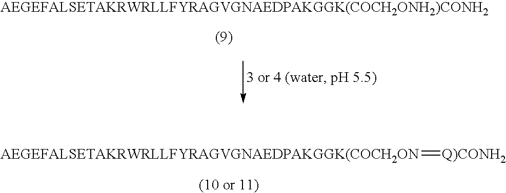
[AEGEFALSETAKRWRLLFYRAGVGNAEDPAKGGK(COCH2ON]=[Q)CONH2]
